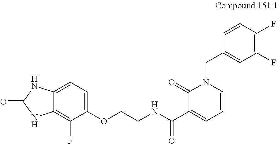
C(NC(C1=CC=CN(CC2=CC(F)=C(F)C=C2)C1=O)=O)COC1=CC=C2C(=C1F)NC(=O)N2
